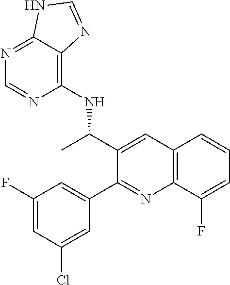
C1(F)=CC(Cl)=CC(C2=NC3=C(C=C2C(C)NC2=C4C(=NC=N2)NC=N4)C=CC=C3F)=C1
